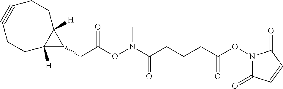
C(C(ON(C(CCCC(ON1C(=O)C=CC1=O)=O)=O)C)=O)C1C2([H])C1([H])CCC#CCC2
